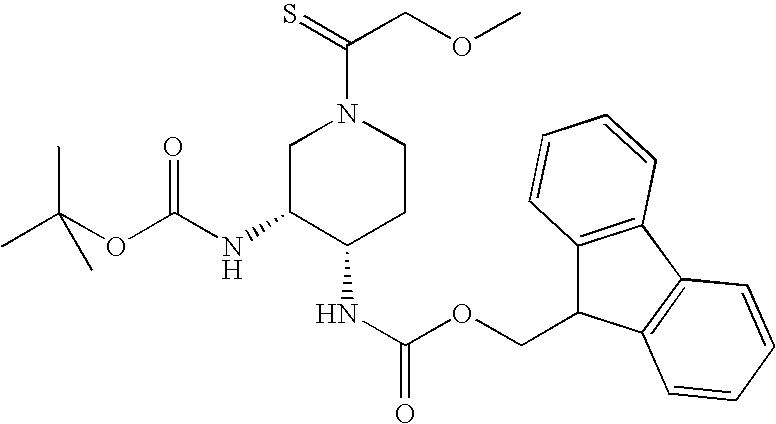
C1C(NC(OC(C)(C)C)=O)C(NC(=O)OCC2C3=C(C4=C2C=CC=C4)C=CC=C3)CCN1C(=S)COC
